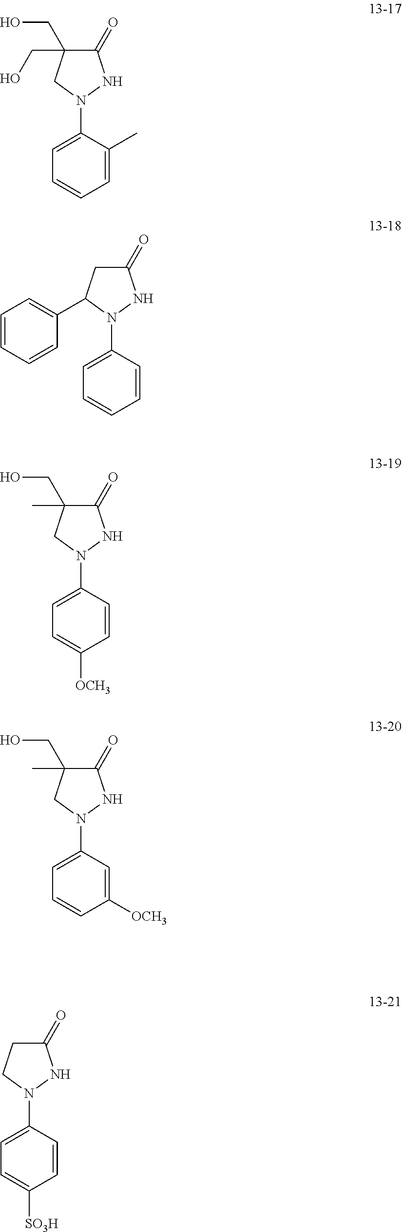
C1=C(N2NC(=O)C(CO)(CO)C2)C(C)=CC=C1.C1=C(N2NC(=O)CC2C2=CC=CC=C2)C=CC=C1.C1=C(N2NC(=O)C(C)(CO)C2)C=CC([OCH3])=C1.C1=C(N2NC(=O)C(C)(CO)C2)C=C([OCH3])C=C1.C1=C(N2NC(=O)CC2)C=CC([SO3H])=C1
